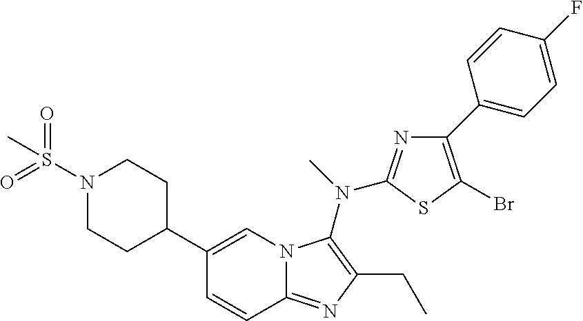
C1(C2CCN(S(=O)(C)=O)CC2)=CN2C(=NC(CC)=C2N(C)C2=NC(C3=CC=C(F)C=C3)=C(Br)S2)C=C1
